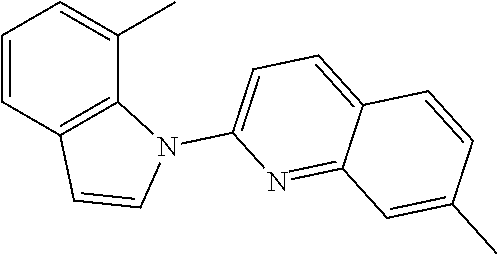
C1=CC2=C(C(C)=C1)N(C1=CC=C3C(=N1)C=C(C)C=C3)C=C2
